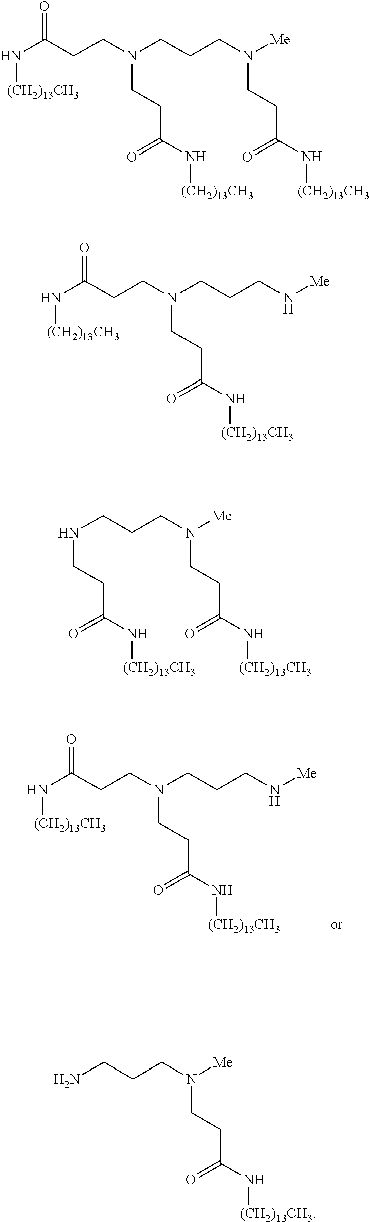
O=C(CCN(CCCN[Me])CCC(N[(CH2)13CH3])=O)N[(CH2)13CH3].O=C(CCN(CCCN([Me])CCC(N[(CH2)13CH3])=O)CCC(N[(CH2)13CH3])=O)N[(CH2)13CH3].O=C(CCN(CCCN[Me])CCC(N[(CH2)13CH3])=O)N[(CH2)13CH3].N(CCCN([Me])CCC(N[(CH2)13CH3])=O)CCC(N[(CH2)13CH3])=O.NCCCN([Me])CCC(N[(CH2)13CH3])=O
